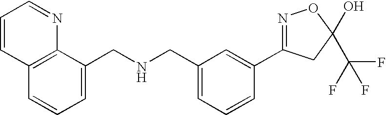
C1=C(CNCC2=CC=CC3=C2N=CC=C3)C=C(C2=NOC(C(F)(F)F)(O)C2)C=C1
